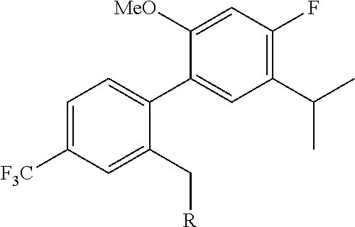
[R]CC1=CC([F3C])=CC=C1C1=CC(C(C)C)=C(F)C=C1[MeO]
